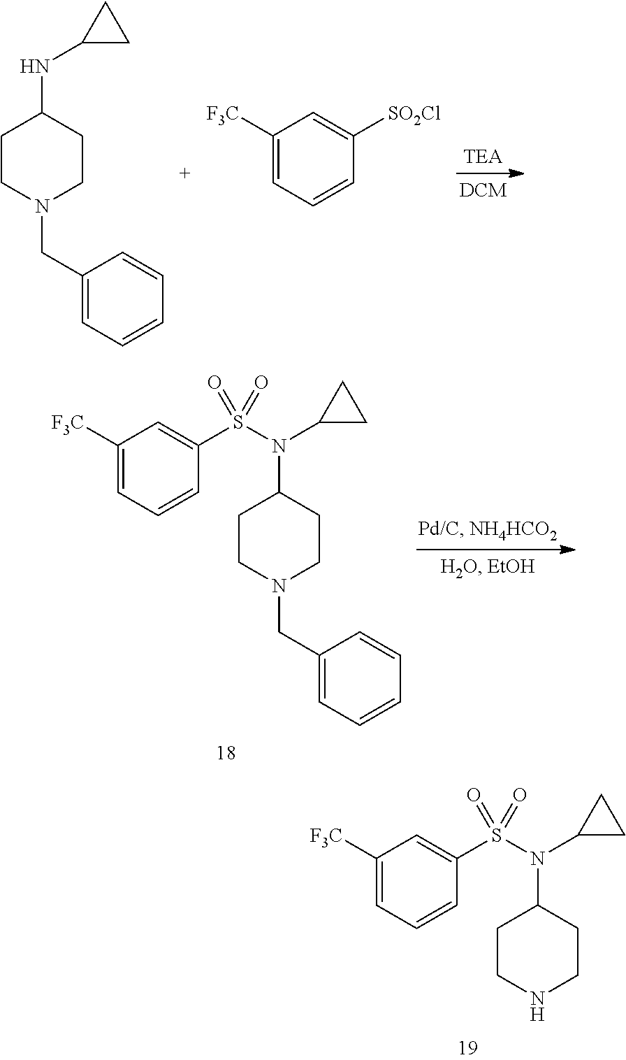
C1CN(CC2=CC=CC=C2)CCC1NC1CC1.C1([F3C])=CC=CC([SO2Cl])=C1.C1CN(CC2=CC=CC=C2)CCC1N(C1CC1)S(C1=CC([F3C])=CC=C1)(=O)=O.C1CNCCC1N(C1CC1)S(C1=CC([F3C])=CC=C1)(=O)=O
